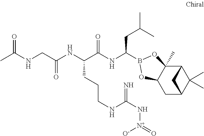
C12C3(C)C(CC(C1(C)C)C2)OB(C(NC(C(NC(=O)CNC(C)=O)CCCNC(N[N+](=O)[O-])=N)=O)CC(C)C)O3
